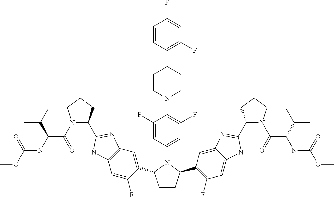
C1CC(C2=C(F)C=C3C(=C2)N=C(C2N(C(=O)C(C(C)C)NC(OC)=O)CCC2)N3)N(C2=CC(F)=C(N3CCC(C4=C(F)C=C(F)C=C4)CC3)C(F)=C2)C1C1=CC2=C(C=C1F)NC(C1N(C(=O)C(NC(OC)=O)C(C)C)CCC1)=N2
